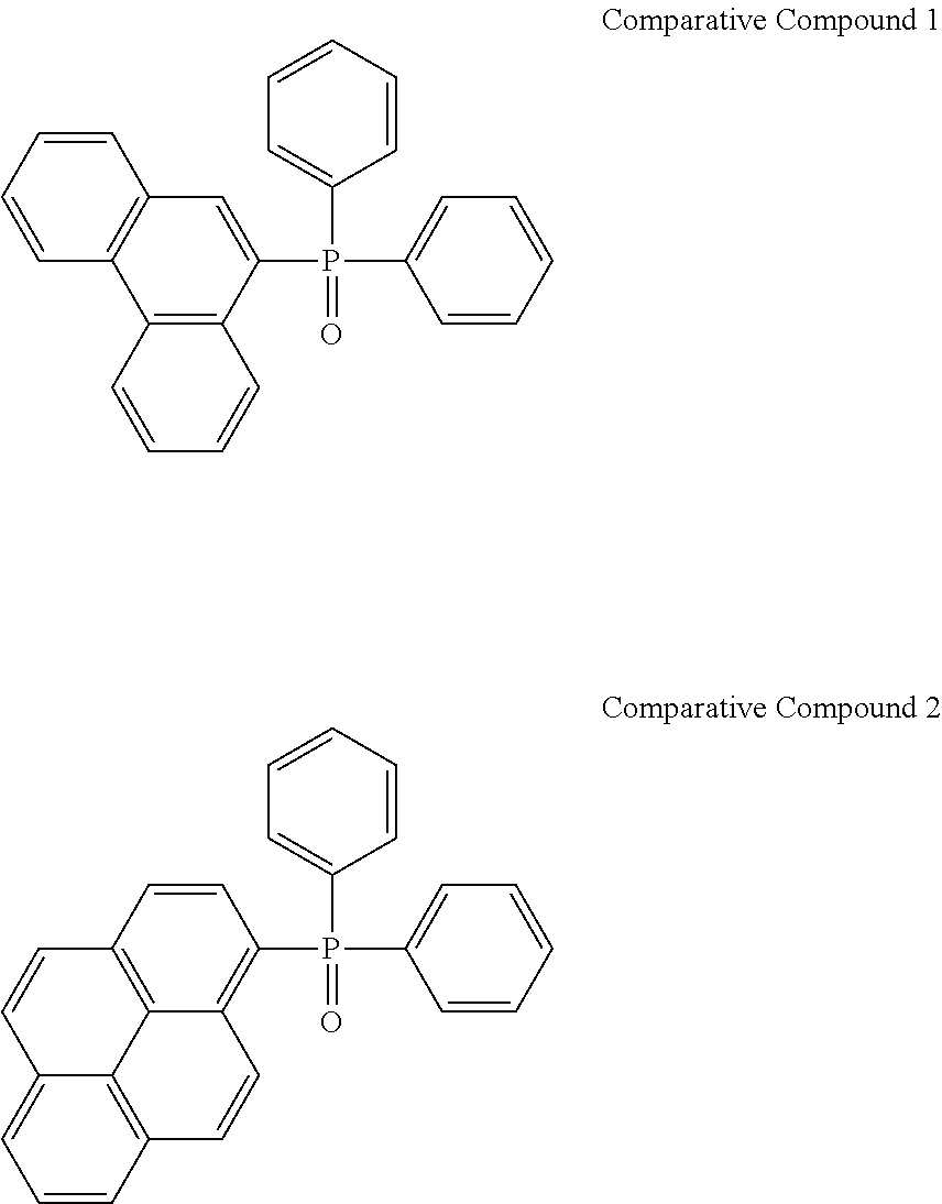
C1=CC=CC2=C1C=C(P(C1=CC=CC=C1)(=O)C1=CC=CC=C1)C1=C2C=CC=C1.C1(P(C2=CC=CC=C2)(=O)C2=CC=CC=C2)=C2C3=C(C=C1)C=CC1=CC=CC(=C31)C=C2
